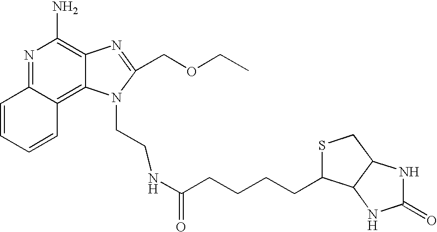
C1=CC=CC2=C3C(=C(N)N=C12)N=C(COCC)N3CCNC(CCCCC1SCC2C1NC(=O)N2)=O
